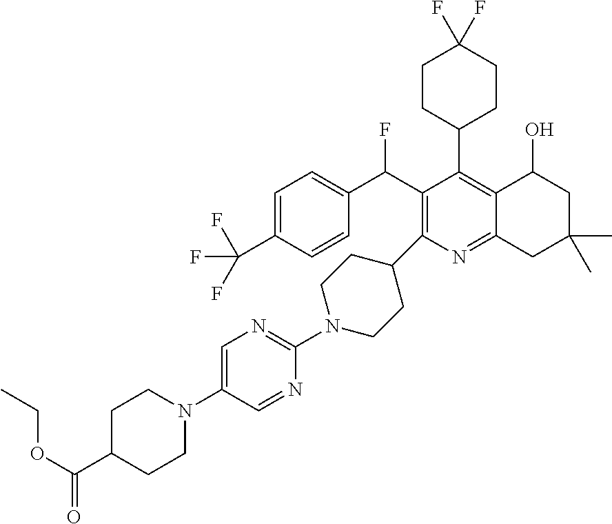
FC(C1=C(C2CCN(C3=NC=C(N4CCC(C(=O)OCC)CC4)C=N3)CC2)N=C2C(=C1C1CCC(F)(F)CC1)C(O)CC(C)(C)C2)C1=CC=C(C(F)(F)F)C=C1
